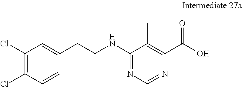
C1(Cl)=C(Cl)C=CC(CCNC2=NC=NC(C(O)=O)=C2C)=C1
